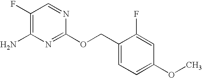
C1(F)=C(N)N=C(OCC2=CC=C(OC)C=C2F)N=C1
